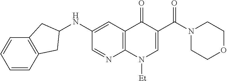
C12=C(C=C(NC3CC4=C(C=CC=C4)C3)C=N1)C(=O)C(C(N1CCOCC1)=O)=CN2[Et]
